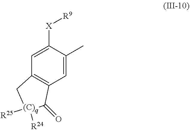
C1=C([X][R9])C(C)=CC2=C1C[(C)q]([R24])([R25])C2=O
